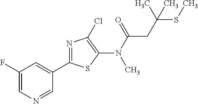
C1=NC=C(F)C=C1C1=NC(Cl)=C(N(C(CC(SC)(C)C)=O)C)S1
